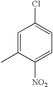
C1=C(C)C([NO2])=CC=C1Cl
